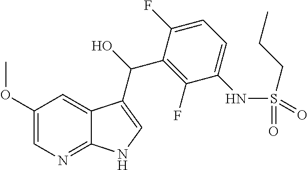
C1(OC)=CN=C2C(=C1)C(C(O)C1=C(F)C(NS(CCC)(=O)=O)=CC=C1F)=CN2
